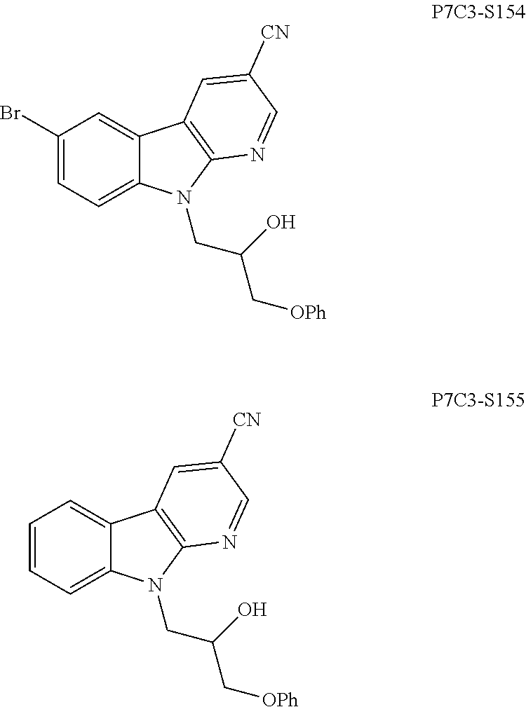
C1(Br)=CC=C2C(=C1)C1=C(N2CC(O)C[OPh])N=CC([CN])=C1.C1=CC=C2C(=C1)C1=C(N2CC(O)C[OPh])N=CC([CN])=C1
